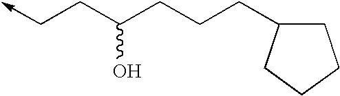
C(CC(CCCC1CCCC1)O)->C
